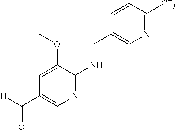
C1=CC([CF3])=NC=C1CNC1=NC=C(C([H])=O)C=C1OC
